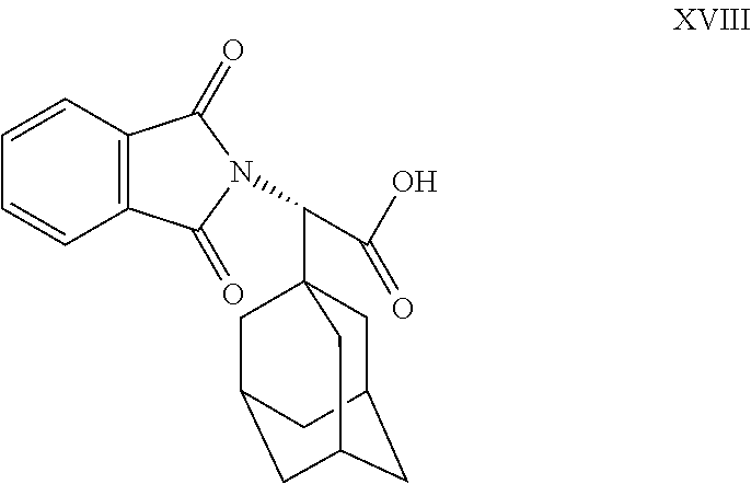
C12=C(C(=O)N(C(C34CC5CC(CC(C3)C5)C4)C(O)=O)C1=O)C=CC=C2
